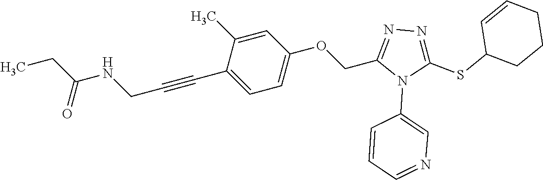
C1=C(C)C(C#CCNC(CC)=O)=CC=C1OCC1=NN=C(SC2CCCC=C2)N1C1=CN=CC=C1
